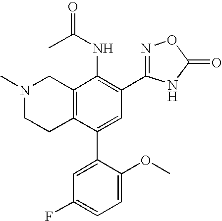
N1(C)CCC2=C(C1)C(NC(=O)C)=C(C1=NOC(=O)N1)C=C2C1=CC(F)=CC=C1OC
